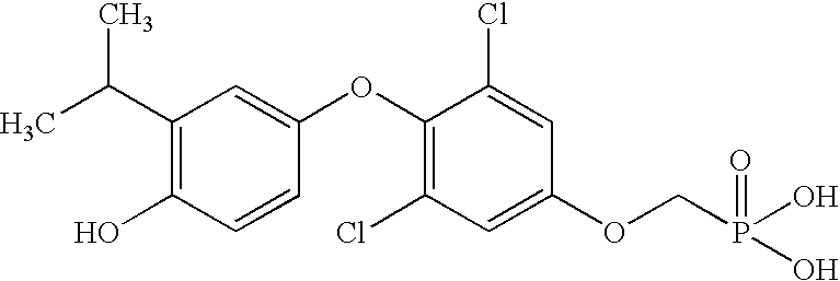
C1(C(C)C)=C(O)C=CC(OC2=C(Cl)C=C(OCP(O)(=O)O)C=C2Cl)=C1
